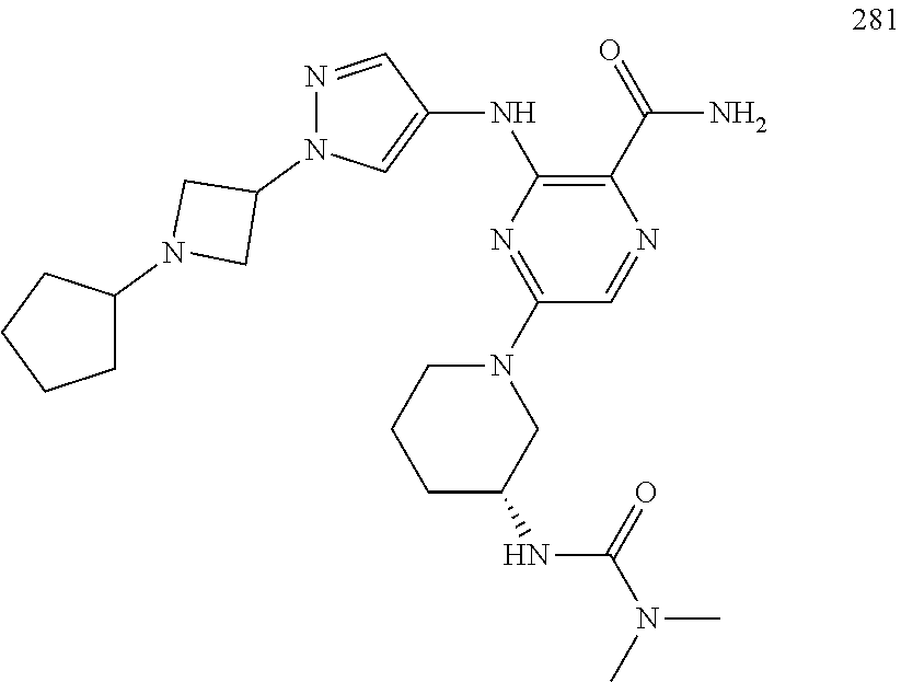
C1(NC2=C(C(=O)N)N=CC(N3CCCC(NC(N(C)C)=O)C3)=N2)=CN(C2CN(C3CCCC3)C2)N=C1
